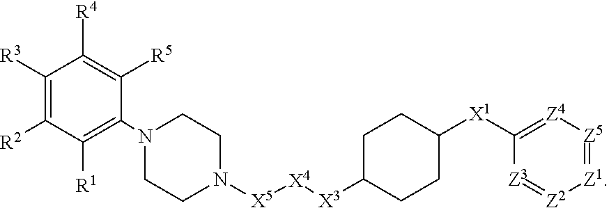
C1([R3])=C([R2])C([R1])=C(N2CCN([X5][X4][X3]C3CCC([X1]C4=[Z4][Z5]=[Z1][Z2]=[Z3]4)CC3)CC2)C([R5])=C1[R4]
